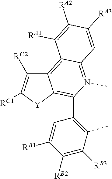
C12=C3C(=N(C)C(C4=C(C)C([RB3])=C([RB2])C([RB1])=C4)=C1[Y]C([RC1])=C2[RC2])C=C([RA3])C([RA2])=C3[RA1]
